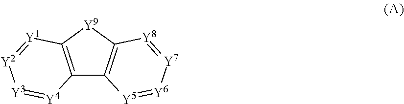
[Y9]1C2=C(C3=C1[Y8]=[Y7][Y6]=[Y5]3)[Y4]=[Y3][Y2]=[Y1]2
